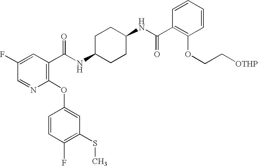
C1=NC(OC2=CC(SC)=C(F)C=C2)=C(C(NC2CCC(NC(C3=C(OCC[OTHP])C=CC=C3)=O)CC2)=O)C=C1F
